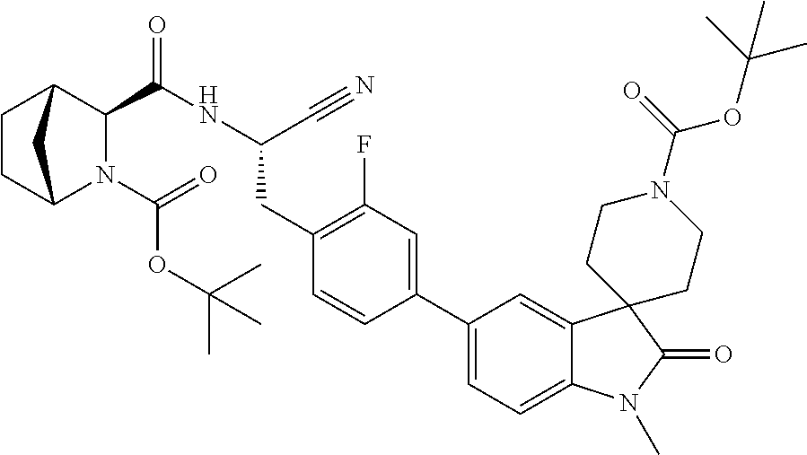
C1CC2N(C(OC(C)(C)C)=O)C(C(NC(C#N)CC3=C(F)C=C(C4=CC=C5C(=C4)C4(C(=O)N5C)CCN(C(OC(C)(C)C)=O)CC4)C=C3)=O)C1C2
